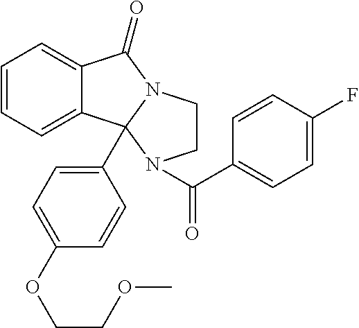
C12=CC=CC=C1C1(C3=CC=C(OCCOC)C=C3)N(C2=O)CCN1C(C1=CC=C(F)C=C1)=O
